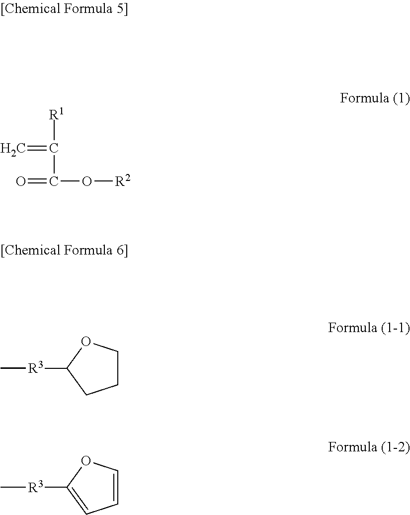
C=C([R1])C(=O)O[R2].C[R3]C1CCCO1.C[R3]C1=CC=CO1
